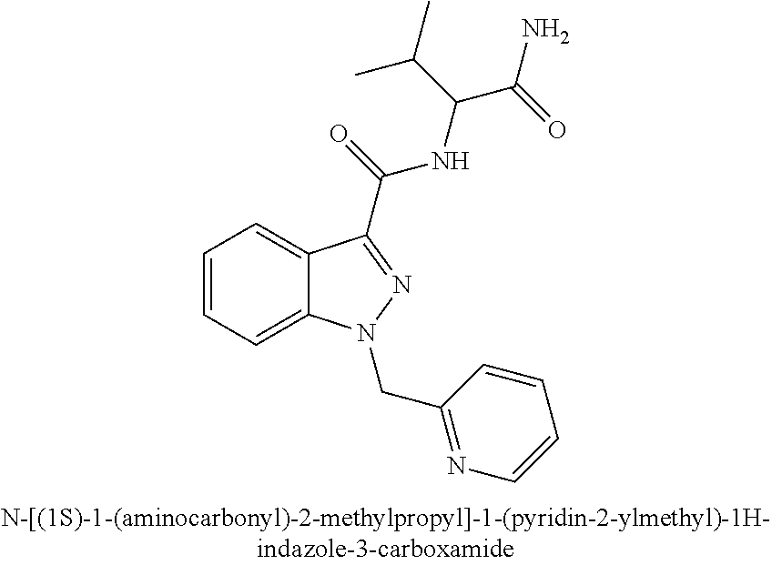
C1=CC=C2C(=C1)C(C(NC(C(C)C)C(=O)N)=O)=NN2CC1=NC=CC=C1
